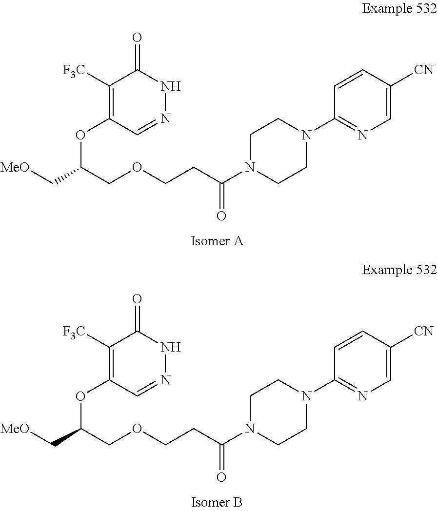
C(COCCC(N1CCN(C2=NC=C([CN])C=C2)CC1)=O)(OC1=C([F3C])C(=O)NN=C1)C[MeO].C(COCCC(N1CCN(C2=NC=C([CN])C=C2)CC1)=O)(OC1=C([F3C])C(=O)NN=C1)C[MeO]
